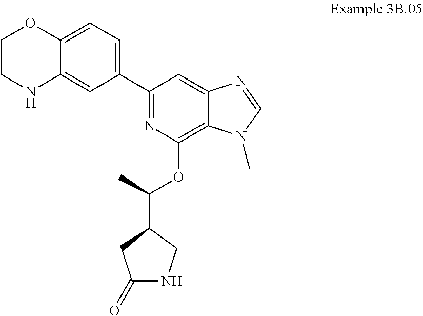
C1(=O)NCC(C(OC2=C3C(=CC(C4=CC=C5C(=C4)NCCO5)=N2)N=CN3C)C)C1
